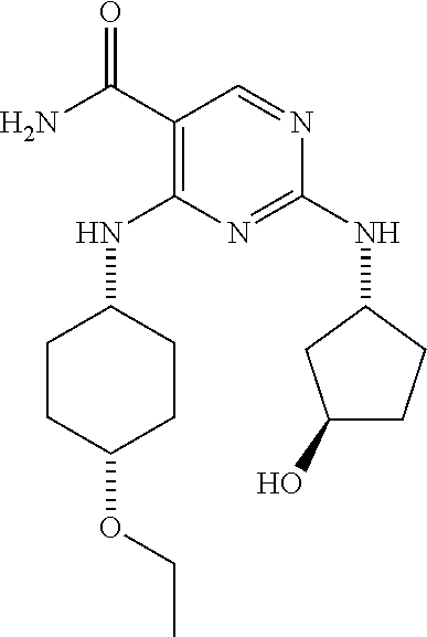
O=C(C1=C(NC2CCC(OCC)CC2)N=C(NC2CC(O)CC2)N=C1)N
